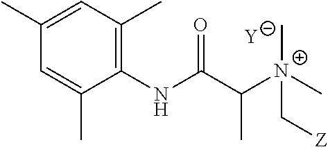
[Y].C1=C(C)C(NC(C([N+](C[Z])(C)C)C)=O)=C(C)C=C1C
